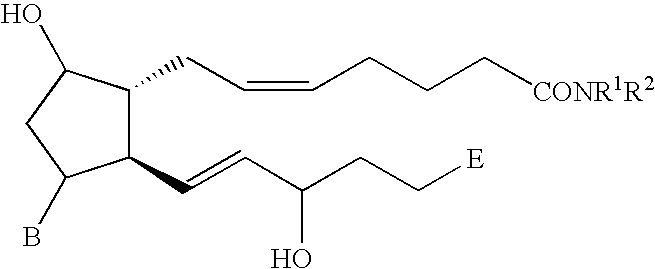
C1(C=CC(O)CC[E])C(CC=CCCC[CONR1R2])C(O)CC1B
